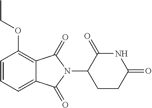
C1=CC=C2C(=C1OCC)C(=O)N(C1CCC(=O)NC1=O)C2=O
